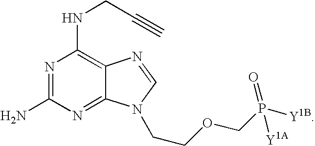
N1=C(N)N=C2C(=C1NCC#C)N=CN2CCOCP([Y1B])(=O)[Y1A]
